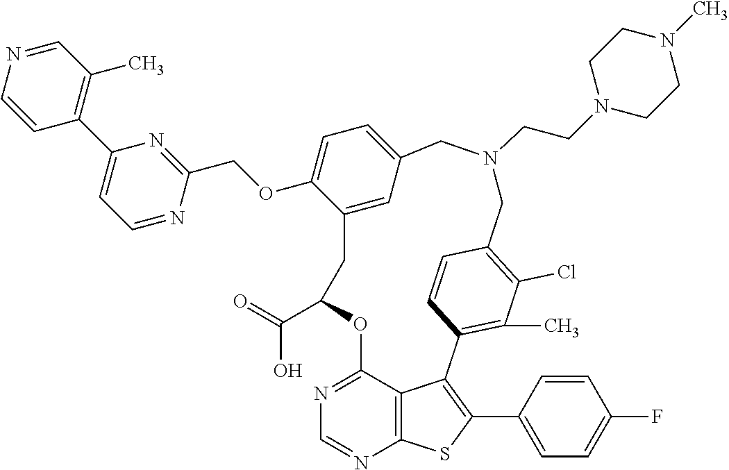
O(C1=CC=C2C=C1CC(C(O)=O)OC1=NC=NC3=C1C(=C(C1=CC=C(F)C=C1)S3)C1=C(C)C(Cl)=C(C=C1)CN(CCN1CCN(C)CC1)C2)CC1=NC(C2=C(C)C=NC=C2)=CC=N1
